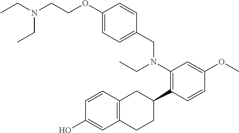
C12=C(C=CC(O)=C1)CC(C1=C(N(CC)CC3=CC=C(OCCN(CC)CC)C=C3)C=C(OC)C=C1)CC2
